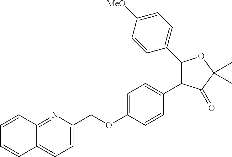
C1(C2=CC=C([MeO])C=C2)=C(C2=CC=C(OCC3=CC=C4C(=N3)C=CC=C4)C=C2)C(=O)C(C)(C)O1
